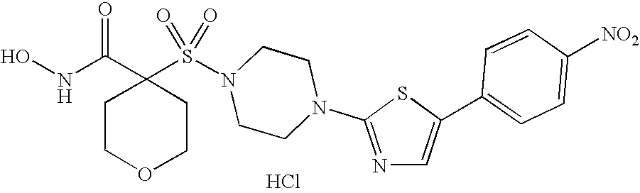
C1(S(N2CCN(C3=NC=C(C4=CC=C([NO2])C=C4)S3)CC2)(=O)=O)(C(NO)=O)CCOCC1.Cl
